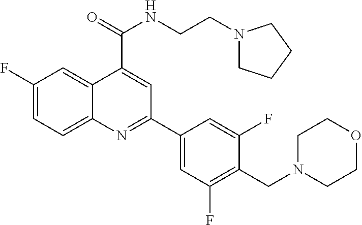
C1(F)=CC=C2C(=C1)C(C(=O)NCCN1CCCC1)=CC(C1=CC(F)=C(CN3CCOCC3)C(F)=C1)=N2
